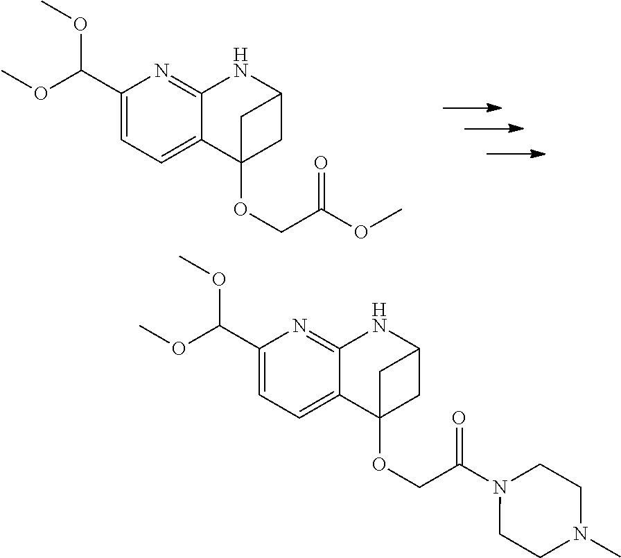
O(C)C(C1=CC=C2C(=N1)NC1CC2(OCC(OC)=O)C1)OC.O(C)C(C1=CC=C2C(=N1)NC1CC2(OCC(N2CCN(C)CC2)=O)C1)OC
